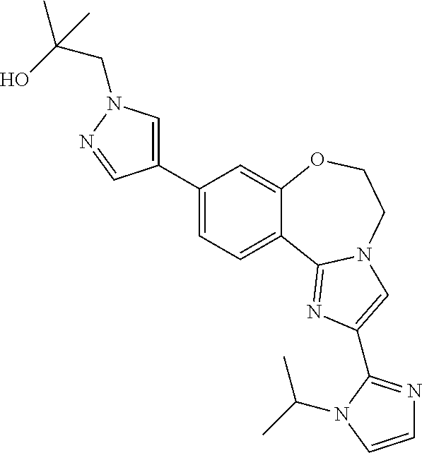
C1(C2=CN(CC(C)(O)C)N=C2)=CC=C2C(=C1)OCCN1C2=NC(C2=NC=CN2C(C)C)=C1
